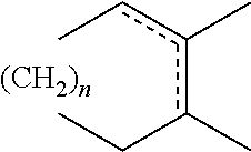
Ccc(c(CC)C)C.[(CH2)n]
